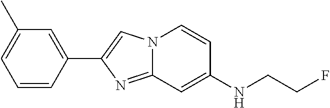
C1=CC(C2=CN3C(=N2)C=C(NCCF)C=C3)=CC(C)=C1
